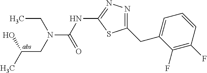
N(C(NC1=NN=C(CC2=CC=CC(F)=C2F)S1)=O)(CC(C)O)CC
